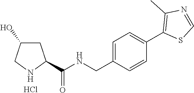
C1=C(CNC(C2CC(O)CN2)=O)C=CC(C2=C(C)N=CS2)=C1.Cl
